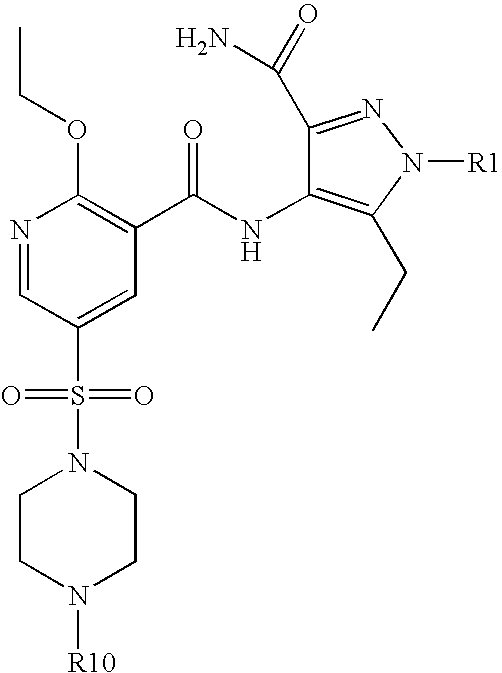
CCOC1=C(C(NC2=C(CC)N([R1])N=C2C(=O)N)=O)C=C(S(N2CCN([R10])CC2)(=O)=O)C=N1
